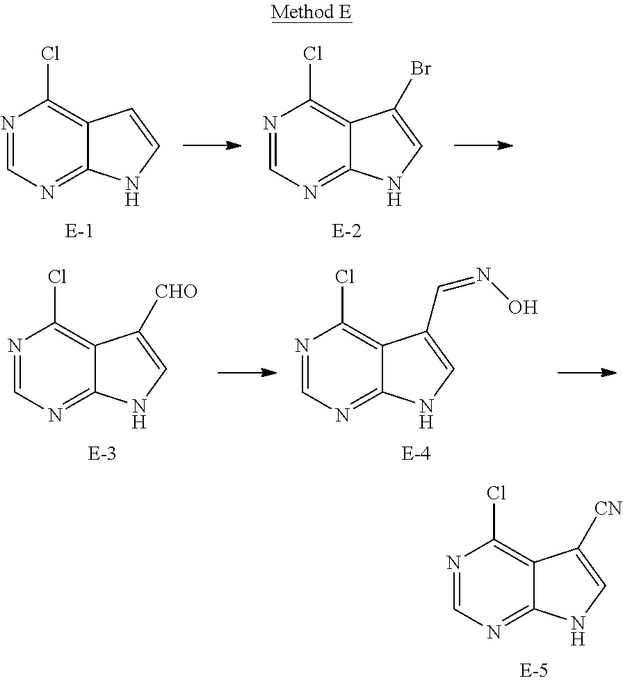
N1=CN=C2C(=C1Cl)C([CN])=CN2.N1=CN=C2C(=C1Cl)C=CN2.N1=CN=C2C(=C1Cl)C(Br)=CN2.N1=CN=C2C(=C1Cl)C([CHO])=CN2.N1=CN=C2C(=C1Cl)C(C=NO)=CN2
